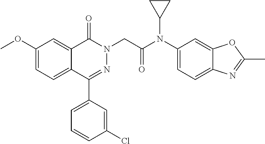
C1(C2=CC=CC(Cl)=C2)=NN(CC(N(C2=CC=C3C(=C2)OC(C)=N3)C2CC2)=O)C(=O)C2=CC(OC)=CC=C12
